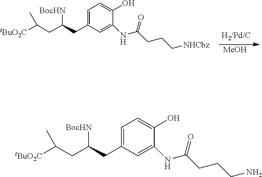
[MeOH].C1=C(CC(CC([tBuO2C])C)[BocHN])C=C(NC(CCC[NHCbz])=O)C(O)=C1.C1=C(CC(CC([tBuO2C])C)[BocHN])C=C(NC(CCCN)=O)C(O)=C1
